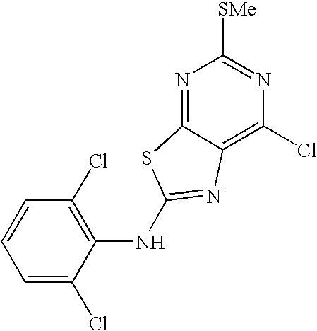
C1(NC2=NC3=C(Cl)N=C([SMe])N=C3S2)=C(Cl)C=CC=C1Cl
